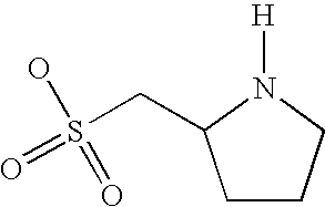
O=S(CC1CCCN1[H])(O)=O
